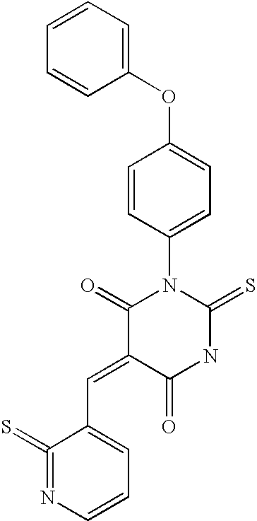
C1=CC=CC(OC2=CC=C(N3C(=O)C(=CC4=CC=CN=C4=S)C(=O)NC3=S)C=C2)=C1
